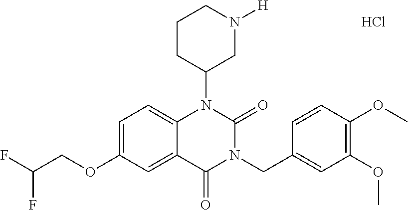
C1=C(OCC(F)F)C=C2C(=C1)N(C1CN([H])CCC1)C(=O)N(CC1=CC(OC)=C(OC)C=C1)C2=O.Cl
